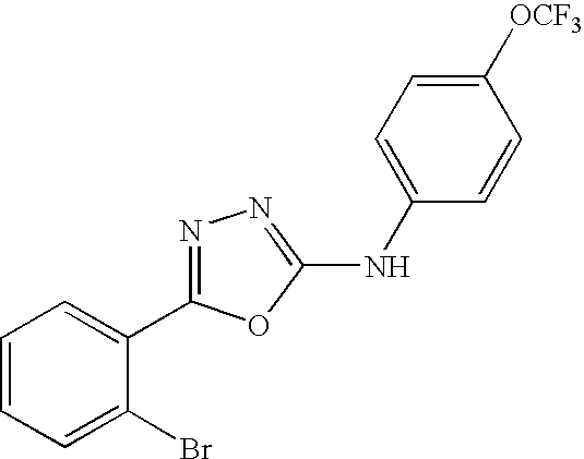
C1=CC=C(Br)C(C2=NN=C(NC3=CC=C([OCF3])C=C3)O2)=C1
